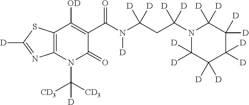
C12=C(N(C([CD3])([CD3])[D])C(=O)C(C(N(C(CC(N3C([D])([D])C([D])([D])C([D])([D])C([D])([D])C3([D])[D])([D])[D])([D])[D])[D])=O)=C1[OD])N=C([D])S2
